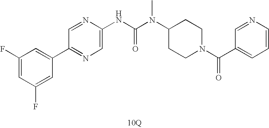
[10Q].C1(C2=CC(F)=CC(F)=C2)=NC=C(NC(N(C2CCN(C(=O)C3=CC=CN=C3)CC2)C)=O)N=C1
